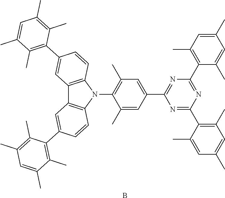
N1=C(C2=C(C)C=C(C)C=C2C)N=C(C2=C(C)C=C(C)C=C2C)N=C1C1=CC(C)=C(N2C3=C(C4=C2C=CC(C2=C(C)C(C)=CC(C)=C2C)=C4)C=C(C2=C(C)C(C)=CC(C)=C2C)C=C3)C(C)=C1.B
